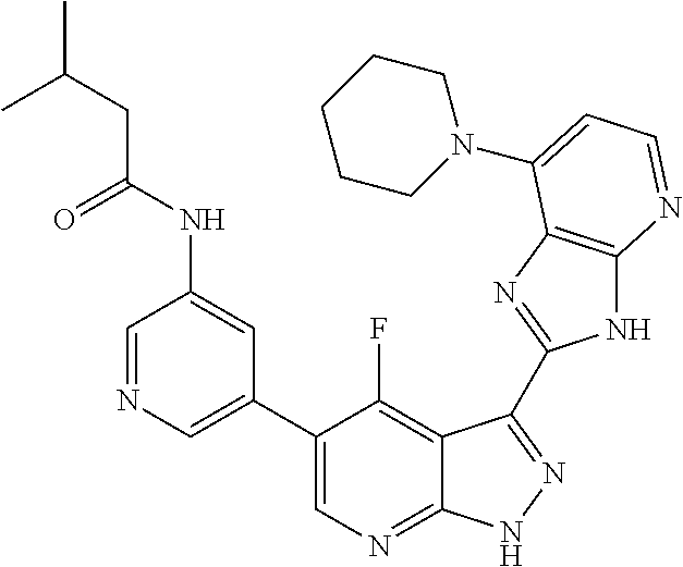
C1=NC=C(C2=CN=C3C(=C2F)C(C2=NC4=C(N2)N=CC=C4N2CCCCC2)=NN3)C=C1NC(CC(C)C)=O
